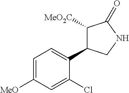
C1([MeO2C])C(C2=CC=C([MeO])C=C2Cl)CNC1=O
